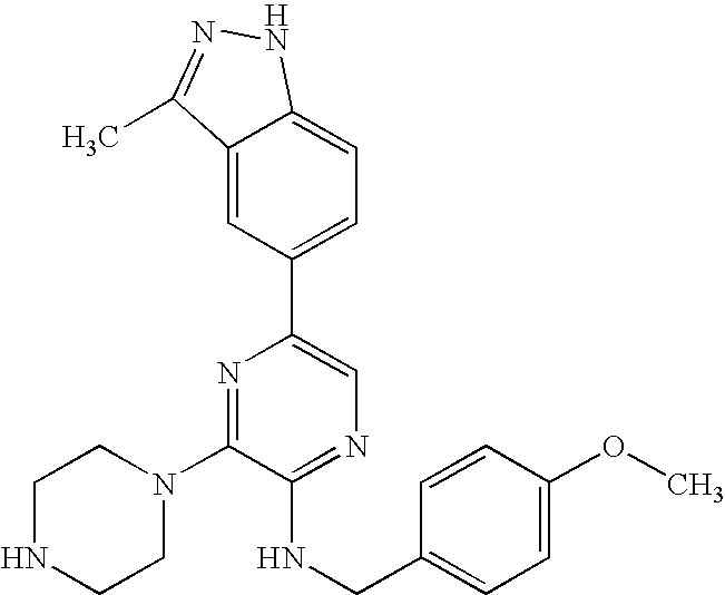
C1(N2CCNCC2)=NC(C2=CC=C3C(=C2)C(C)=NN3)=CN=C1NCC1=CC=C(OC)C=C1
